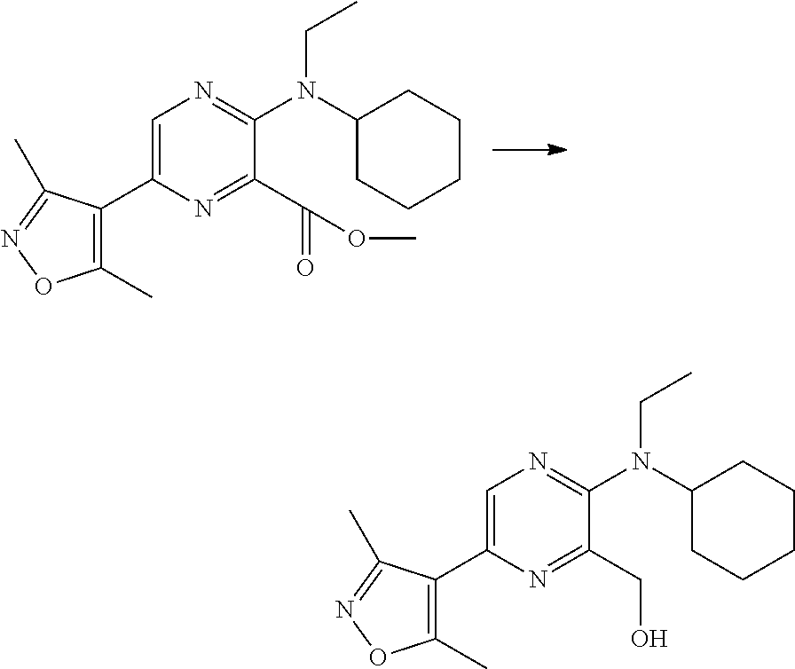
C1=C(C2=C(C)ON=C2C)N=C(C(=O)OC)C(N(C2CCCCC2)CC)=N1.C1=C(C2=C(C)ON=C2C)N=C(CO)C(N(C2CCCCC2)CC)=N1
